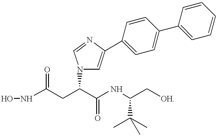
N(C(CC(C(NC(C[OH])C(C)(C)C)=O)N1C=C(C2=CC=C(C3=CC=CC=C3)C=C2)N=C1)=O)O
